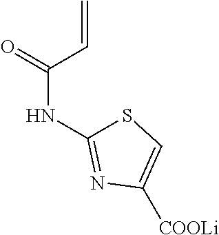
S1C=C([COOLi])N=C1NC(=O)C=C
